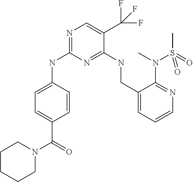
N1=C(NC2=CC=C(C(=O)N3CCCCC3)C=C2)N=C(NCC2=CC=CN=C2N(C)S(C)(=O)=O)C(C(F)(F)F)=C1
